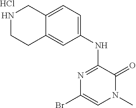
N1=C(NC2=CC=C3C(=C2)CCNC3)C(=O)N(C)C=C1Br.Cl
